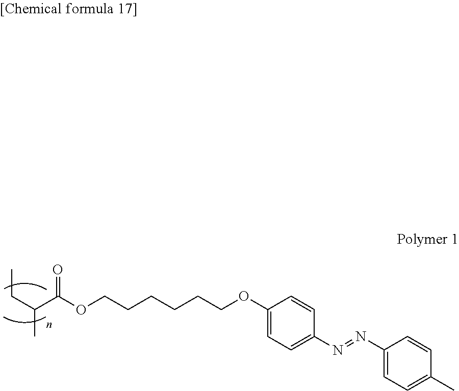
C(C(C)C(OCCCCCCOC1=CC=C(N=NC2=CC=C(C)C=C2)C=C1)=O)C
